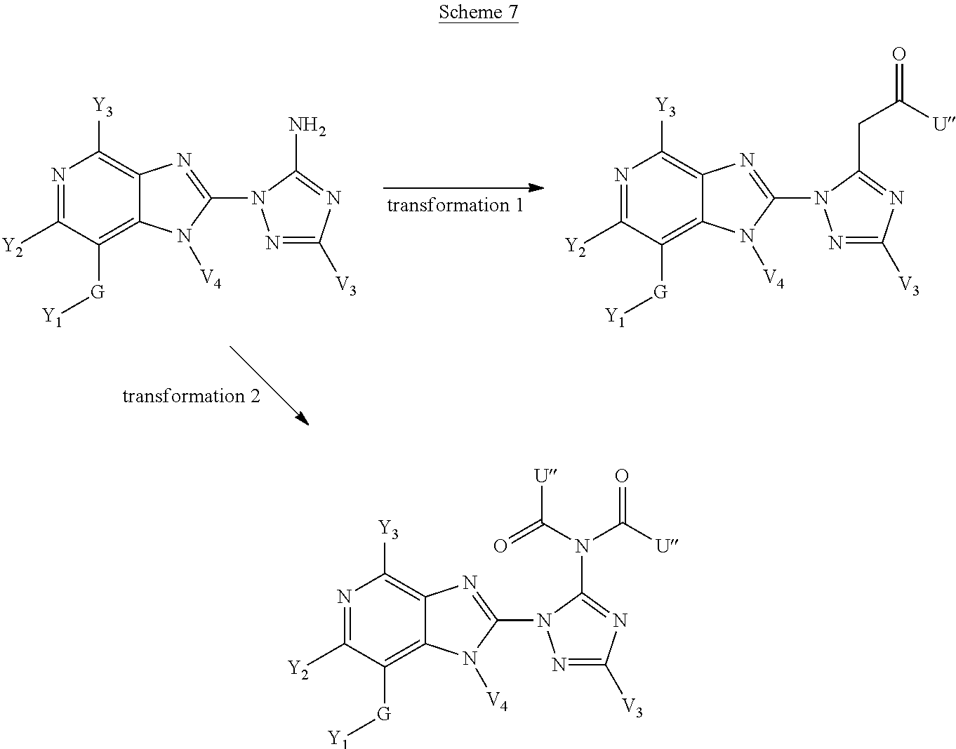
N1=C([Y2])C([G][Y1])=C2C(=C1[Y3])N=C(N1N=C([V3])N=C1N)N2[V4].N1=C([Y2])C([G][Y1])=C2C(=C1[Y3])N=C(N1N=C([V3])N=C1CC([U])=O)N2[V4].N1=C([Y2])C([G][Y1])=C2C(=C1[Y3])N=C(N1N=C([V3])N=C1N(C(=O)[U])C([U])=O)N2[V4]
